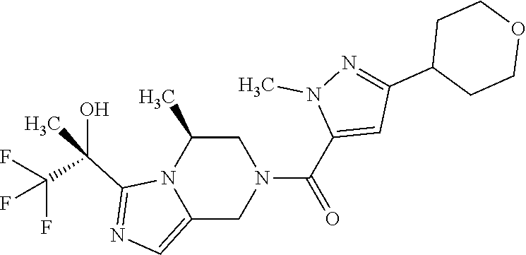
C1C(C)N2C(=CN=C2C(C(F)(F)F)(O)C)CN1C(C1=CC(C2CCOCC2)=NN1C)=O
